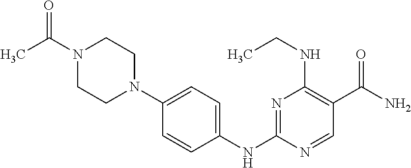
N1(C(C)=O)CCN(C2=CC=C(NC3=NC(NCC)=C(C(=O)N)C=N3)C=C2)CC1
